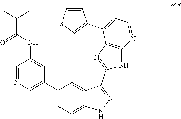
C1(NC(C(C)C)=O)=CC(C2=CC=C3C(=C2)C(C2=NC4=C(N2)N=CC=C4C2=CSC=C2)=NN3)=CN=C1
